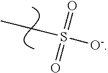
[O-]S(=O)(=O)CC
